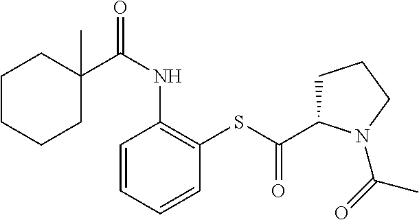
C1C(C(NC2=C(SC(=O)C3CCCN3C(=O)C)C=CC=C2)=O)(C)CCCC1
